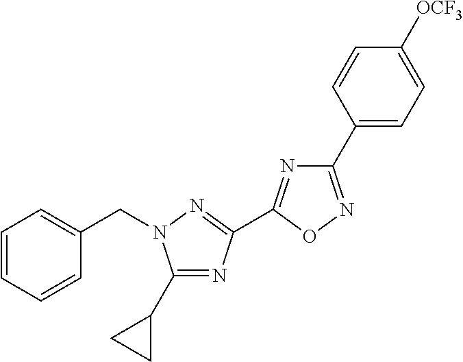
C1=CC=CC(CN2C(C3CC3)=NC(C3=NC(C4=CC=C([OCF3])C=C4)=NO3)=N2)=C1
